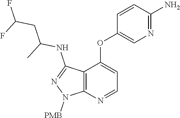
C1(N)=NC=C(OC2=CC=NC3=C2C(NC(CC(F)F)C)=NN3[PMB])C=C1
